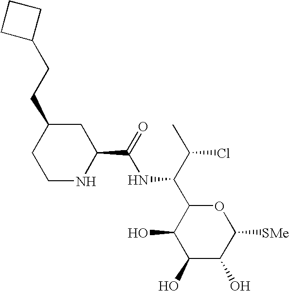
C1(O)C(O)C([SMe])OC(C(C(C)Cl)NC(=O)C2CC(CCC3CCC3)CCN2)C1O
